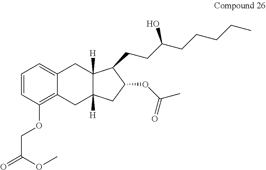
C1=CC(OCC(=O)OC)=C2C(=C1)CC1([H])C([H])(C2)CC(OC(C)=O)C1CCC(CCCCC)O
